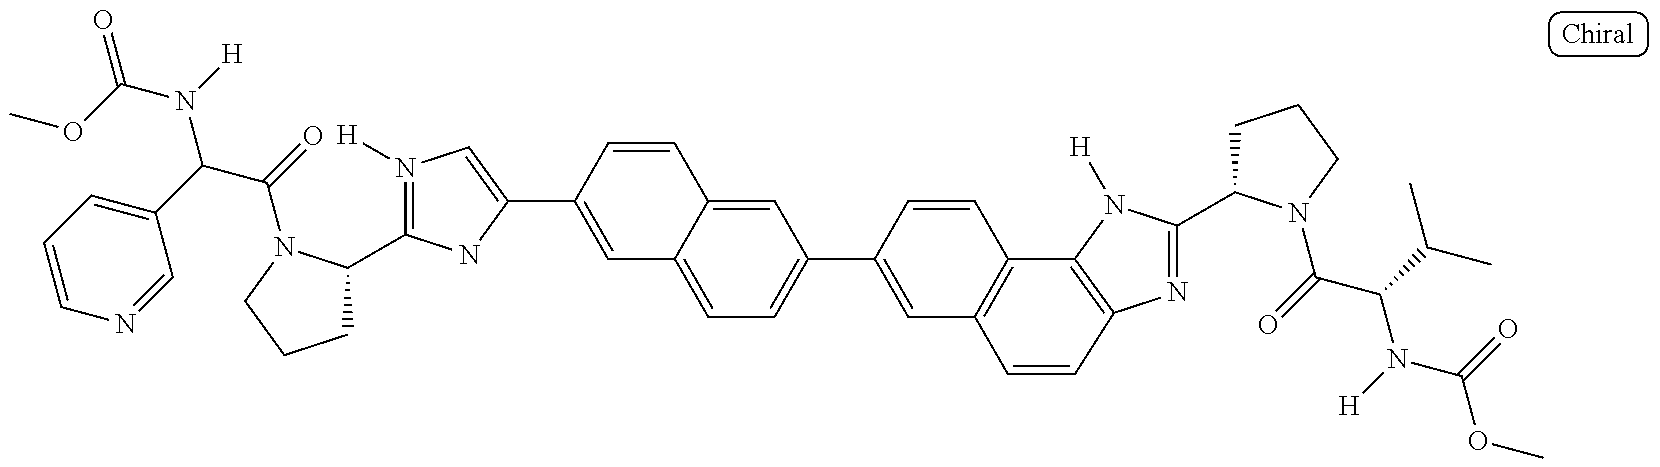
COC(=O)N(C(C(=O)N1C(C2=N([H])C=C(C3=CC4=CC=C(C5=CC6=C(C=C5)C5=C(N=C(C7CCCN7C(C(N(C(OC)=O)[H])C(C)C)=O)N5[H])C=C6)C=C4C=C3)N2)CCC1)C1=CC=CN=C1)[H]
